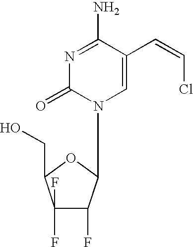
C1(F)(F)C(F)C(N2C=C(C=CCl)C(N)=NC2=O)OC1CO
